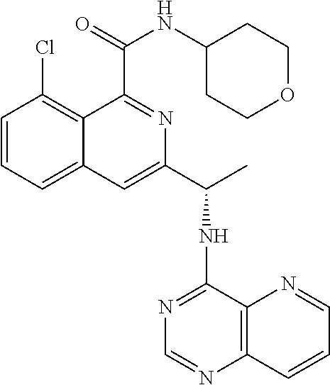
C1=CC=C2C(=C1Cl)C(C(NC1CCOCC1)=O)=NC(C(NC1=NC=NC3=C1N=CC=C3)C)=C2
